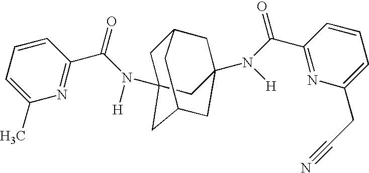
C1(C(=O)N([H])C23CC4CC(N([H])C(C5=NC(CC#N)=CC=C5)=O)(CC(C2)C4)C3)=NC(C)=CC=C1
